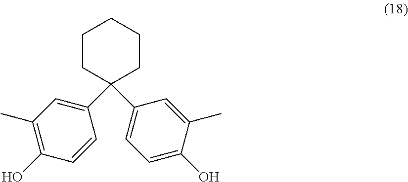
C1CC(C2=CC=C(O)C(C)=C2)(C2=CC(C)=C(O)C=C2)CCC1
